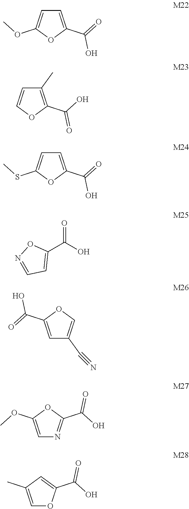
C1=C(C(=O)O)OC(OC)=C1.C1(C)=C(C(O)=O)OC=C1.C1=C(C(=O)O)OC(SC)=C1.C1(C(O)=O)=CC=NO1.C1=C(C(=O)O)OC=C1C#N.N1=C(C(O)=O)OC(OC)=C1.O1C=C(C)C=C1C(O)=O
